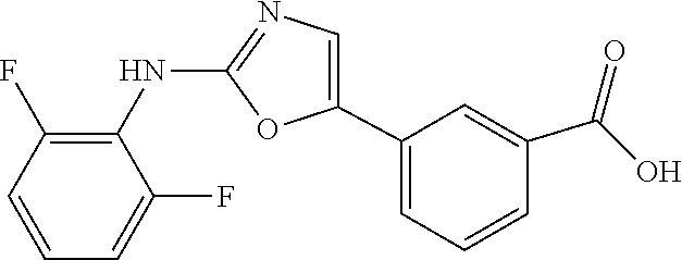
C1(NC2=C(F)C=CC=C2F)=NC=C(C2=CC=CC(C(=O)O)=C2)O1
